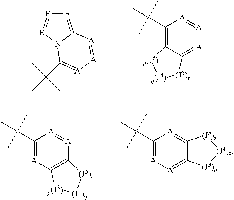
[E]1=C2N([E]=[E]1)C(C(C)(C)C)=[A][A]=[A]2.C1(C(C)(C)C)=C2C(=[A][A]=[A]1)[(J5)r][q(J4)][p(J3)]2.C1(C(C)(C)C)=[A]C2=C([A]=[A]1)[(J5)r][(J4)q][p(J3)]2.C1(C(C)(C)C)=[A][A]=C2C(=[A]1)[(J5)r][(J4)9][(J3)p]2
